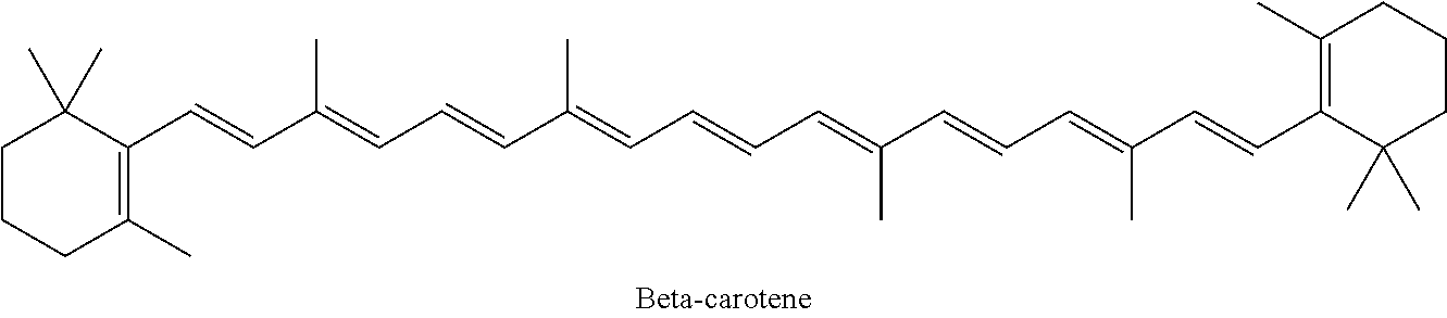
C1CCC(C)=C(C=CC(=CC=CC(C)=CC=CC=C(C=CC=C(C=CC2=C(C)CCCC2(C)C)C)C)C)C1(C)C
